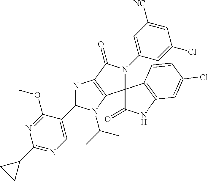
C1(C2CC2)=NC=C(C2=NC3=C(C4(N(C5=CC([NC])=CC(Cl)=C5)C3=O)C(=O)NC3=C4C=CC(Cl)=C3)N2C(C)C)C(OC)=N1
